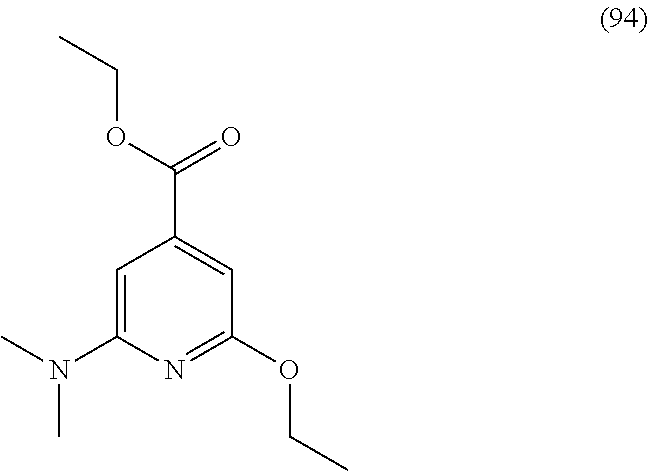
C1=C(N(C)C)N=C(OCC)C=C1C(OCC)=O
